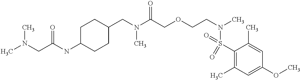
C1C(NC(CN(C)C)=O)CCC(CN(C(COCCN(C)S(=O)(C2=C(C)C=C(OC)C=C2C)=O)=O)C)C1
